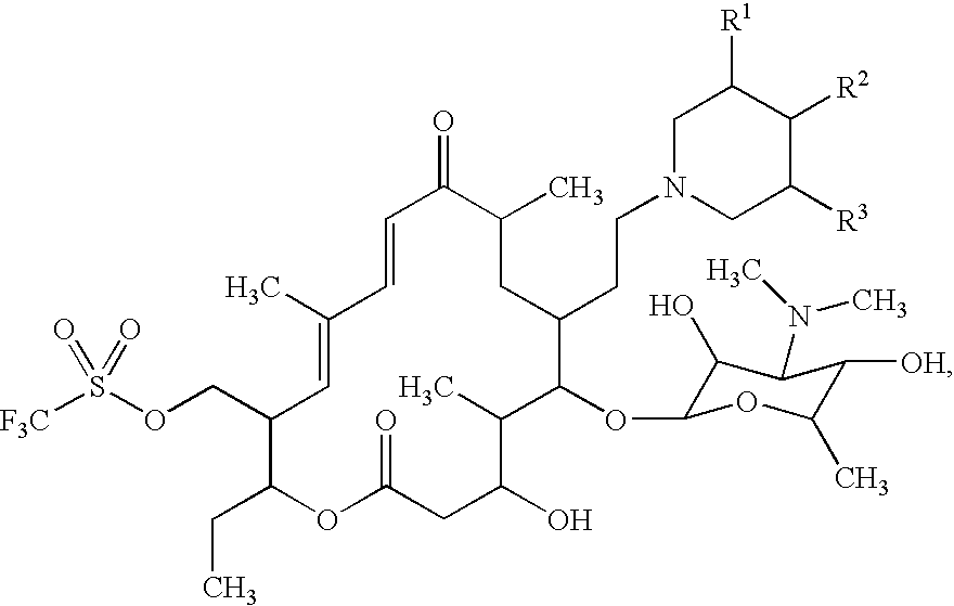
C1N(CCC2C(OC3C(O)C(N(C)C)C([OH])C(C)O3)C(C)C(O)CC(=O)OC(CC)C(COS([F3C])(=O)=O)C=C(C)C=CC(=O)C(C)C2)CC([R3])C([R2])C1[R1]
